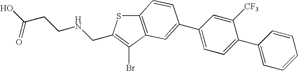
OC(CCNCC1=C(Br)C2=C(S1)C=CC(C1=CC=C(C3=CC=CC=C3)C([CF3])=C1)=C2)=O
